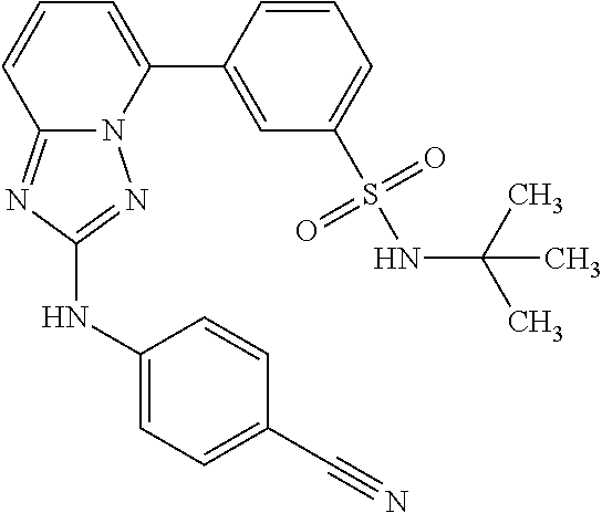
C1=CC(C2=CC=CC3=NC(NC4=CC=C(C#N)C=C4)=NN23)=CC(S(NC(C)(C)C)(=O)=O)=C1
